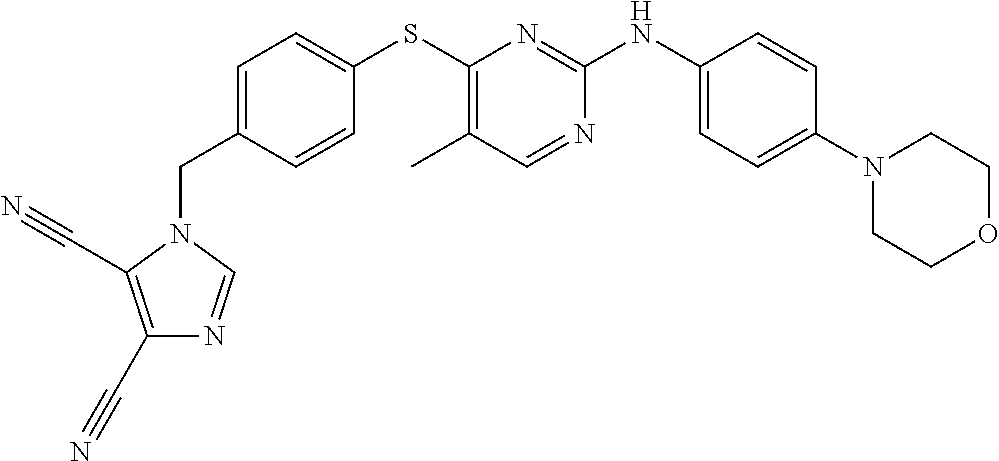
C1=C(CN2C(C#N)=C(C#N)N=C2)C=CC(SC2=C(C)C=NC(NC3=CC=C(N4CCOCC4)C=C3)=N2)=C1
